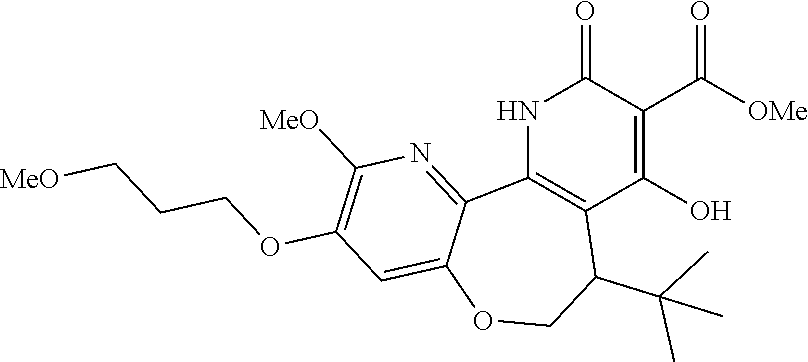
N1C2=C(C(O)=C(C([OMe])=O)C1=O)C(C(C)(C)C)COC1=CC(OCCC[MeO])=C([MeO])N=C21
